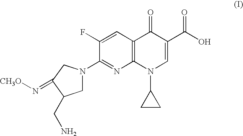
C1(F)=CC2=C(N=C1N1CC(CN)C(=N[CH3O])C1)N(C1CC1)C=C(C(O)=O)C2=O
